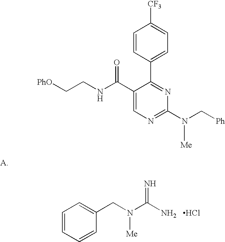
C1=CC=CC(CN(C(N)=N)[Me])=C1.Cl.C1=CC(C2=NC(N(C[Ph])[Me])=NC=C2C(NCC[PhO])=O)=CC=C1[CF3]
